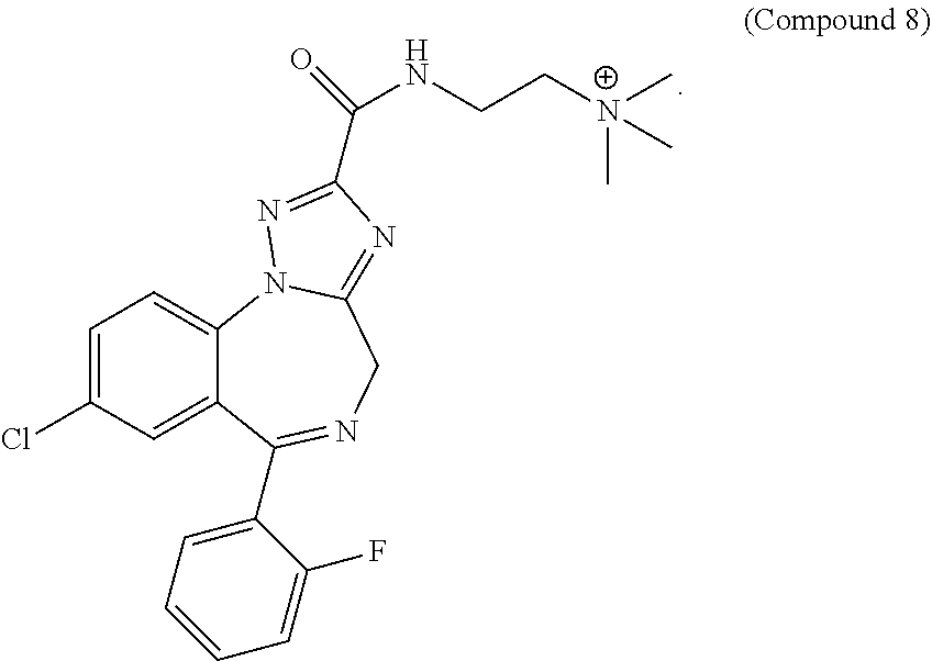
C1=C(Cl)C=C2C(=C1)N1C(=NC(C(NCC[N+](C)(C)C)=O)=N1)CN=C2C1=CC=CC=C1F
